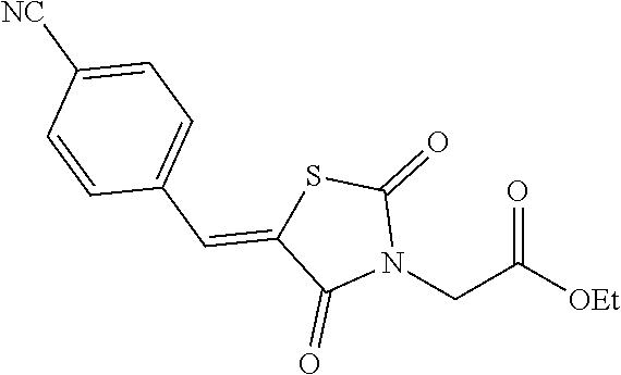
N1(CC([OEt])=O)C(=O)SC(=CC2=CC=C([NC])C=C2)C1=O
